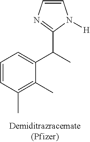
C1=CC(C)=C(C)C(C(C)C2=NC=CN2[H])=C1
